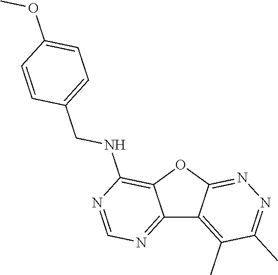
C12=NC=NC(NCC3=CC=C(OC)C=C3)=C1OC1=NN=C(C)C(C)=C21
